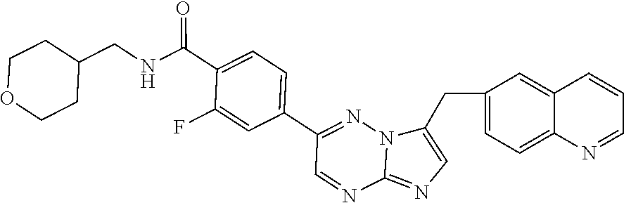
C1(CC2=CN=C3N2N=C(C2=CC=C(C(NCC4CCOCC4)=O)C(F)=C2)C=N3)=CC=C2C(=C1)C=CC=N2
